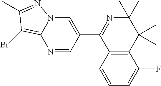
C12=C(C=CC=C1F)C(C1=CN3C(=C(Br)C(C)=N3)N=C1)=NC(C)(C)C2(C)C
